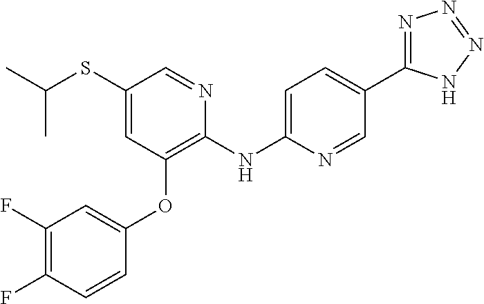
C1(SC(C)C)=CC(OC2=CC(F)=C(F)C=C2)=C(NC2=CC=C(C3=NN=NN3)C=N2)N=C1
